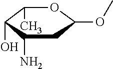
C1(C)C(O)C(N)CC(OC)O1
